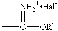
CC([OR4])=[NH2+Hal-]
